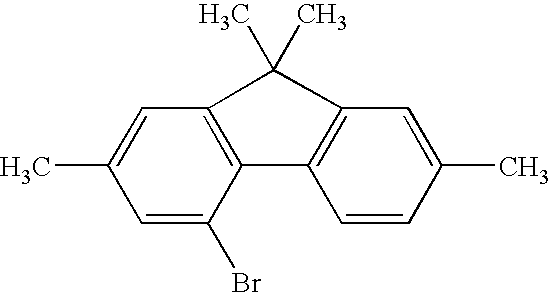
C1=C(C)C=C(Br)C2=C1C(C)(C)C1=C2C=CC(C)=C1
